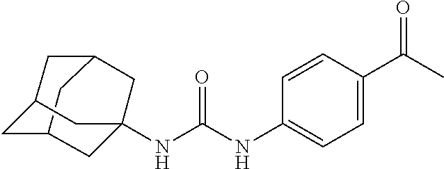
N(C(NC1=CC=C(C(C)=O)C=C1)=O)C12CC3CC(CC(C1)C3)C2
